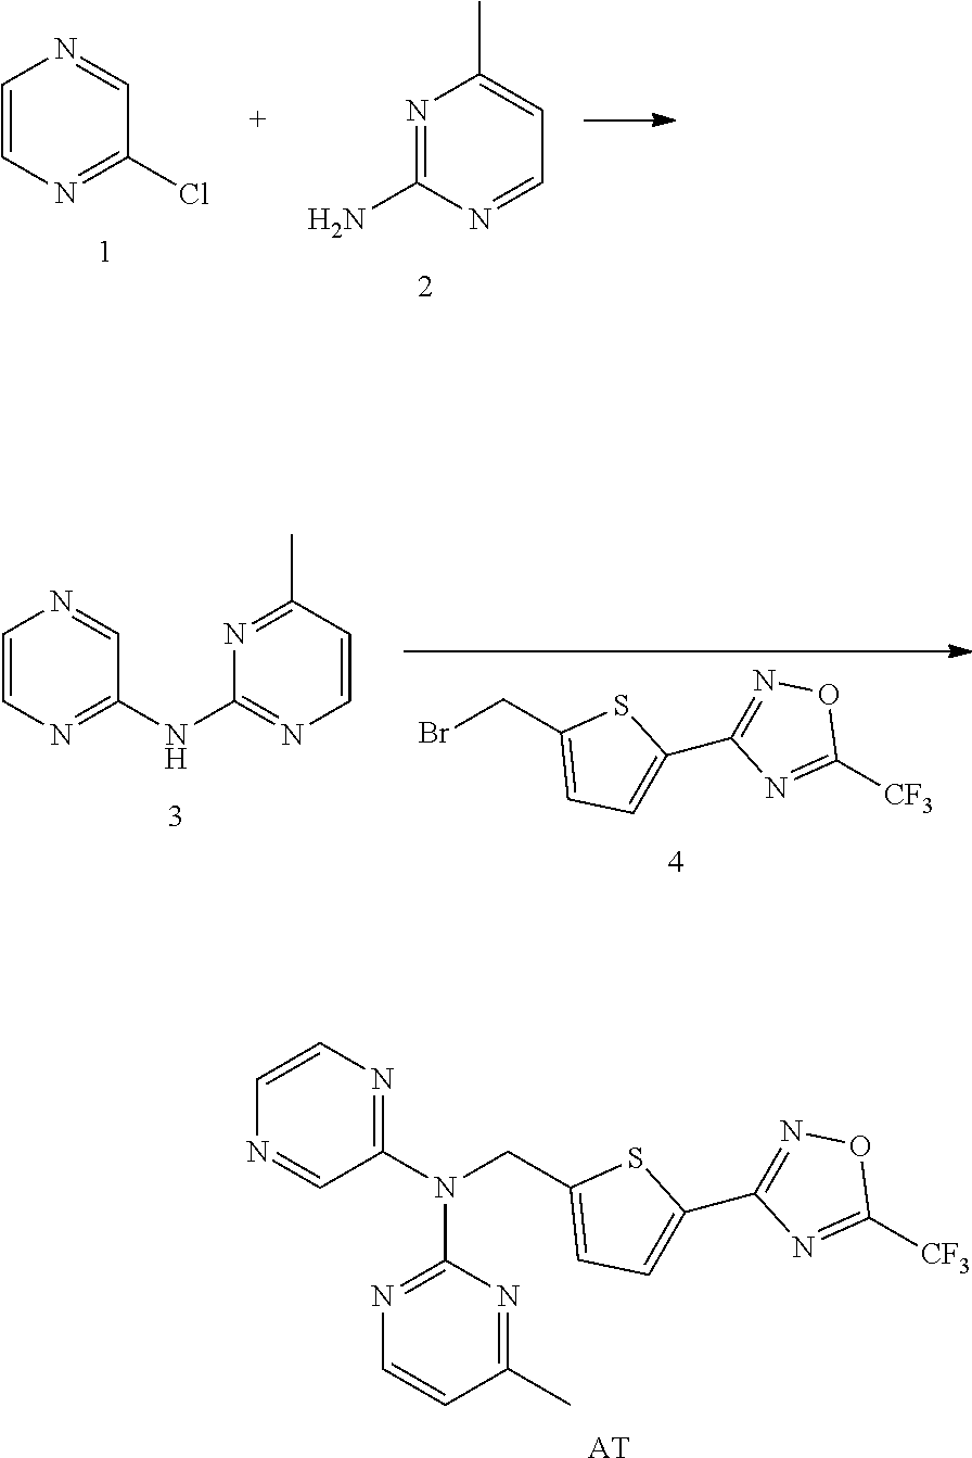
C1=CN=C(Cl)C=N1.N1=C(N)N=CC=C1C.N1=C(N(CC2=CC=C(C3=NOC([CF3])=N3)S2)C2=NC=CC(C)=N2)C=NC=C1.[AT].BrCC1=CC=C(C2=NOC([CF3])=N2)S1.C1=CN=C(NC2=NC=CC(C)=N2)C=N1
